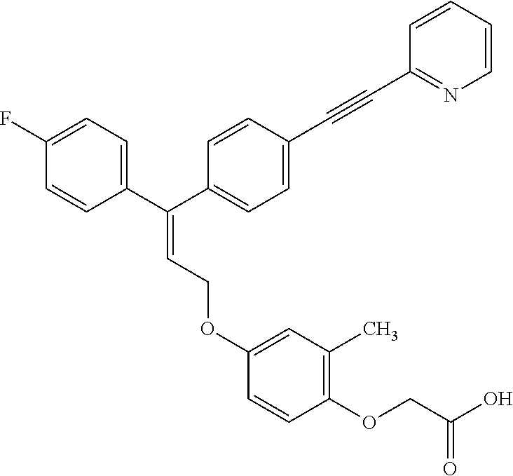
C1=CC(C(C2=CC=C(C#CC3=NC=CC=C3)C=C2)=CCOC2=CC(C)=C(OCC(O)=O)C=C2)=CC=C1F
